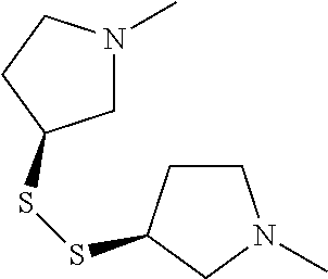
C1N(C)CCC1SSC1CCN(C)C1
